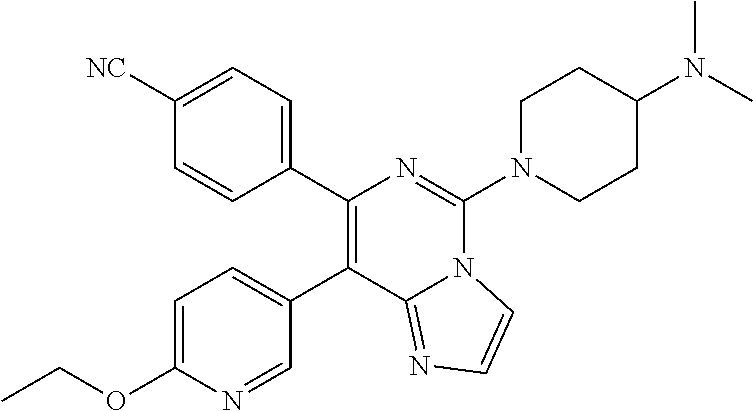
C1(C2=CC=C(OCC)N=C2)=C(C2=CC=C([NC])C=C2)N=C(N2CCC(N(C)C)CC2)N2C1=NC=C2
